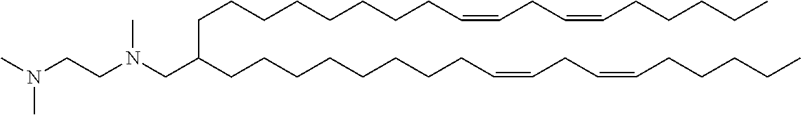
C(CCCC=CCC=CCCCCC)CCCCC(CCCCCCCCC=CCC=CCCCCC)CN(CCN(C)C)C
